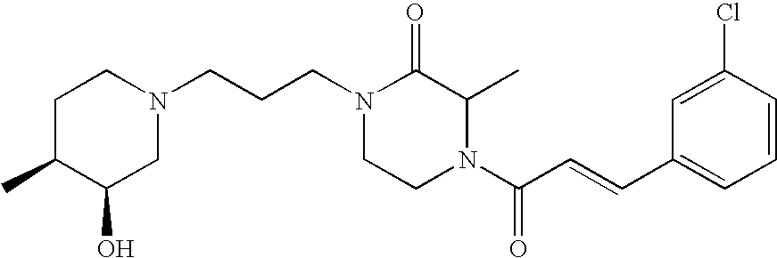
N1(CCCN2CCC(C)C(O)C2)CCN(C(C=CC2=CC=CC(Cl)=C2)=O)C(C)C1=O
